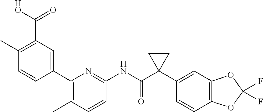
C1(C2=CC(C([HO])=O)=C(C)C=C2)=C(C)C=CC(NC(C2(C3=CC4=C(C=C3)OC(F)(F)O4)CC2)=O)=N1
